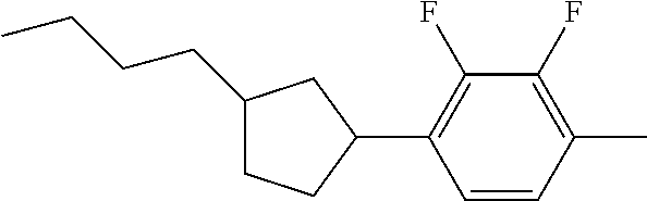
C1(CCCC)CCC(C2=C(F)C(F)=C(C)C=C2)C1
